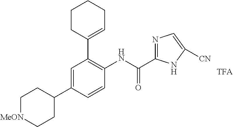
C1(C2=CCCCC2)=C(NC(C2=NC=C([CN])N2)=O)C=CC(C2CC[MeON]CC2)=C1
